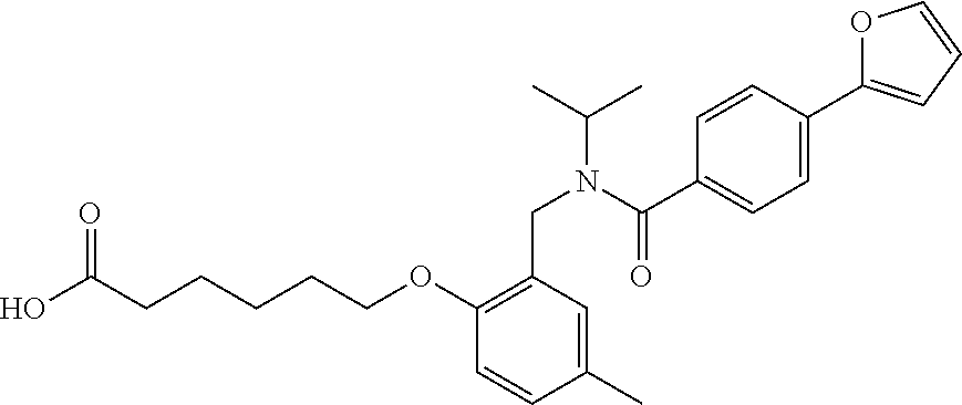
OC(CCCCCOC1=C(CN(C(C2=CC=C(C3=CC=CO3)C=C2)=O)C(C)C)C=C(C)C=C1)=O
